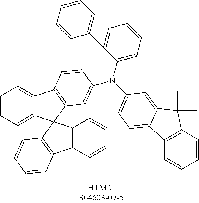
C1=CC=C2C(=C1)C1=C(C23C2=C(C4=C3C=CC=C4)C=CC=C2)C=C(N(C2=CC=CC=C2C2=CC=CC=C2)C2=CC=C3C4=C(C=CC=C4)C(C)(C)C3=C2)C=C1
